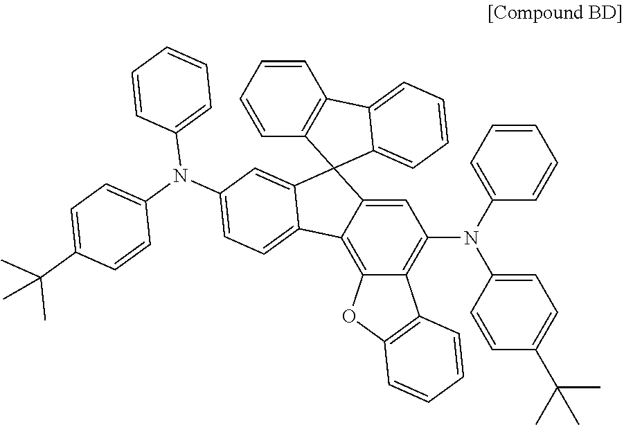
C1=C(N(C2=CC=C(C(C)(C)C)C=C2)C2=C3C(=C4C(=C2)C2(C5=CC(N(C6=CC=C(C(C)(C)C)C=C6)C6=CC=CC=C6)=CC=C45)C4=CC=CC=C4C4=C2C=CC=C4)OC2=C3C=CC=C2)C=CC=C1
